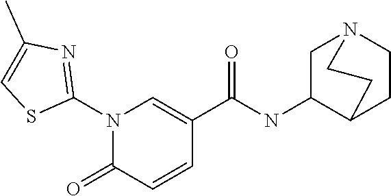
N1(C2=NC(C)=CS2)C(=O)C=CC(C(NC2CN3CCC2CC3)=O)=C1
